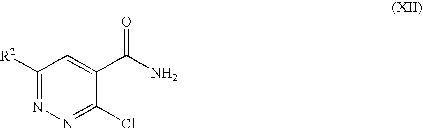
C1([R2])=NN=C(Cl)C(C(N)=O)=C1
